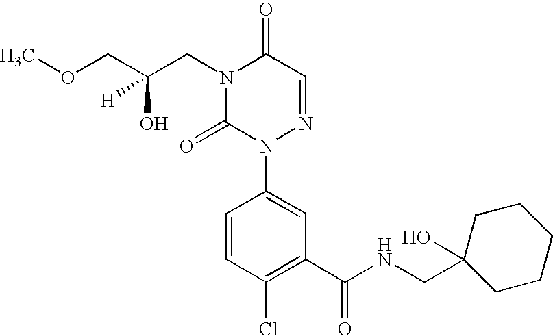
C(N1C(=O)N(C2=CC(C(NCC3(O)CCCCC3)=O)=C(Cl)C=C2)N=CC1=O)C(COC)(O)[H]
